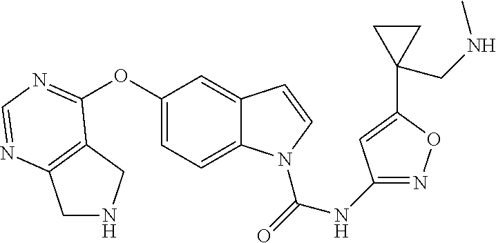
C1NCC2=C1N=CN=C2OC1=CC=C2C(=C1)C=CN2C(=O)NC1=NOC(C2(CNC)CC2)=C1
